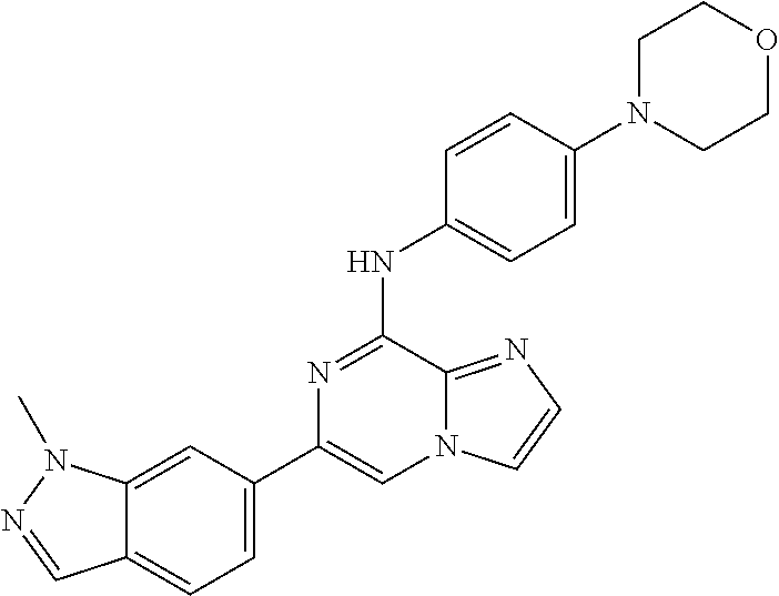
C1(C2=CC=C3C(=C2)N(C)N=C3)=CN2C(=NC=C2)C(NC2=CC=C(N3CCOCC3)C=C2)=N1
